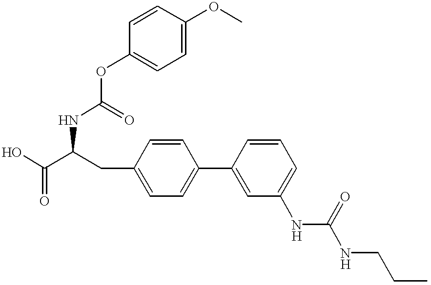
OC(C(CC1=CC=C(C2=CC(NC(NCCC)=O)=CC=C2)C=C1)NC(=O)OC1=CC=C(OC)C=C1)=O
